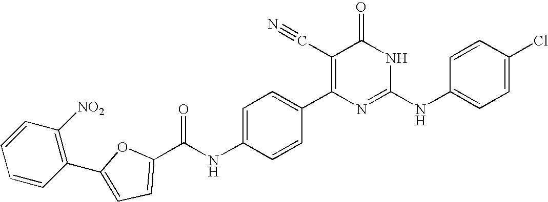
C1=CC(C2=C(C#N)C(=O)NC(NC3=CC=C(Cl)C=C3)=N2)=CC=C1NC(=O)C1=CC=C(C2=C([NO2])C=CC=C2)O1
